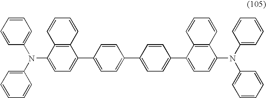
C1=CC=CC(N(C2=CC=CC=C2)C2=CC=C(C3=CC=C(C4=CC=C(C5=CC=C(N(C6=CC=CC=C6)C6=CC=CC=C6)C6=C5C=CC=C6)C=C4)C=C3)C3=C2C=CC=C3)=C1
